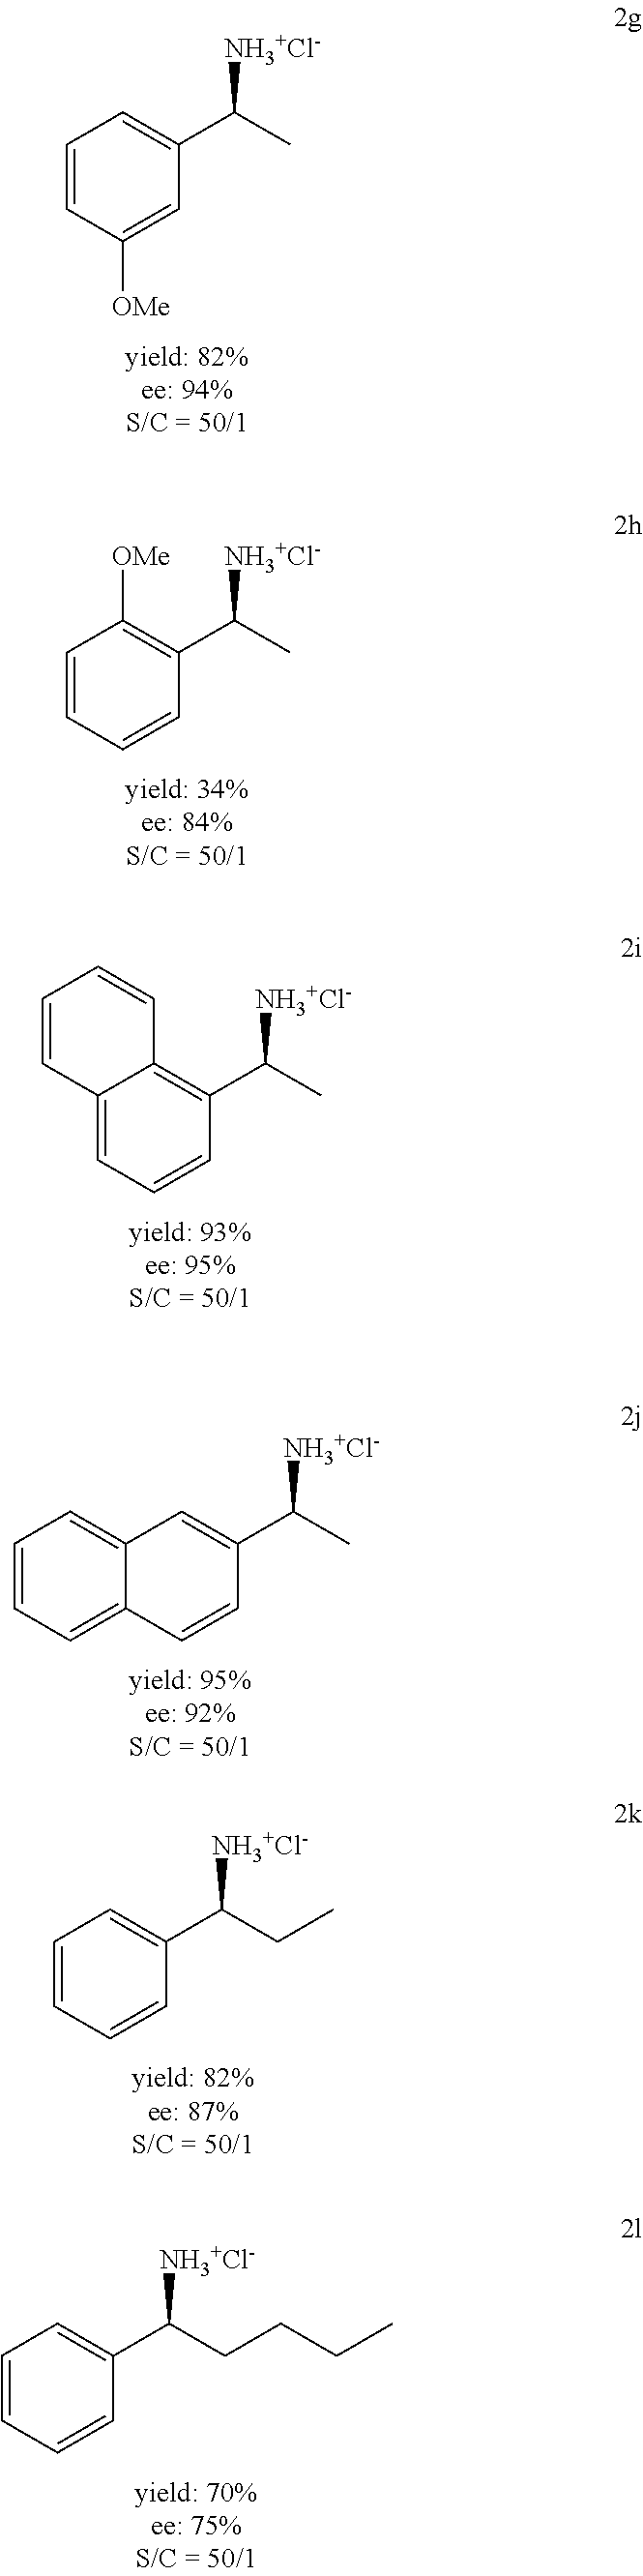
C1(C(C)[NH3+Cl-])=C([OMe])C=CC=C1.C1(C(C)[NH3+Cl-])=CC=CC([OMe])=C1.C1(C(C)[NH3+Cl-])=C2C(=CC=C1)C=CC=C2.C1(C(C)[NH3+Cl-])=CC2=CC=CC=C2C=C1.C1(C(CC)[NH3+Cl-])=CC=CC=C1.C1(C(CCCC)[NH3+Cl-])=CC=CC=C1
